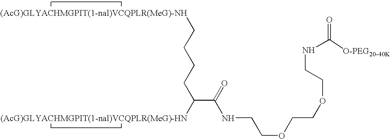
[(AcG)GLYACHMGPIT(1-nal)VCQPLR(MeG)-NH]CCCCC([(AcG)GLYACHMGPIT(1-nal)VCQPLR(MeG)-HN])C(=O)NCCOCCOCCNC(=O)[O-PEG20-40K]
